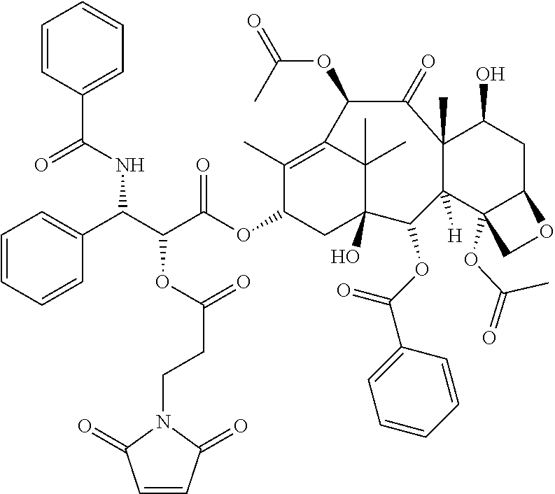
C1=CC=CC(C(NC(C2=CC=CC=C2)=O)C(C(OC2CC3(O)C(C)(C)C(=C2C)C(OC(=O)C)C(=O)C2(C)C([H])(C3OC(=O)C3=CC=CC=C3)C3(OC(C)=O)C(CC2O)OC3)=O)OC(=O)CCN2C(=O)C=CC2=O)=C1
